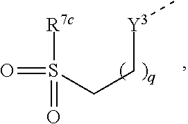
O=S(CC[Y3]C)(=O)[R7c]
